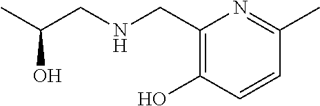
CC(CNCC1=C(O)C=CC(C)=N1)O
